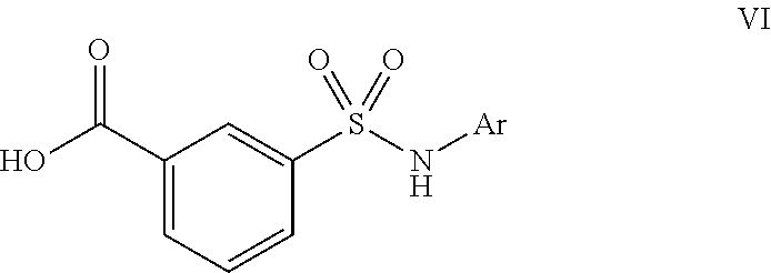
O=C(O)C1=CC=CC(S(N[Ar])(=O)=O)=C1
